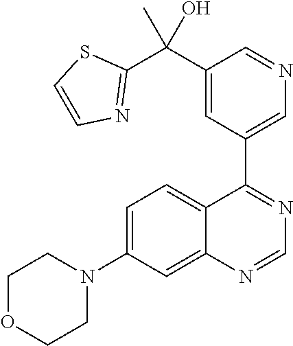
C1OCCN(C2=CC=C3C(=C2)N=CN=C3C2=CN=CC(C(C3=NC=CS3)(C)O)=C2)C1
